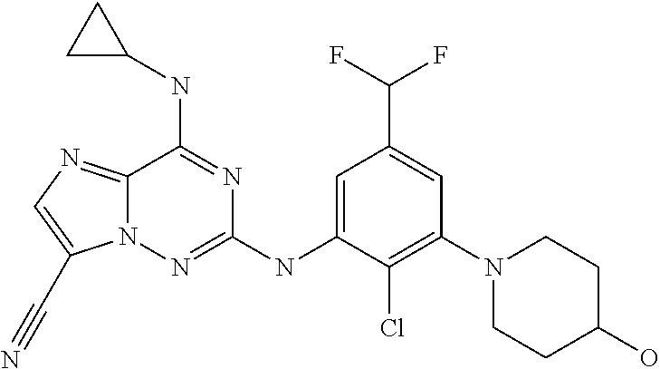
C12=NC=C(C#N)N1N=C(NC1=CC(C(F)F)=CC(N3CCC(O)CC3)=C1Cl)N=C2NC1CC1
